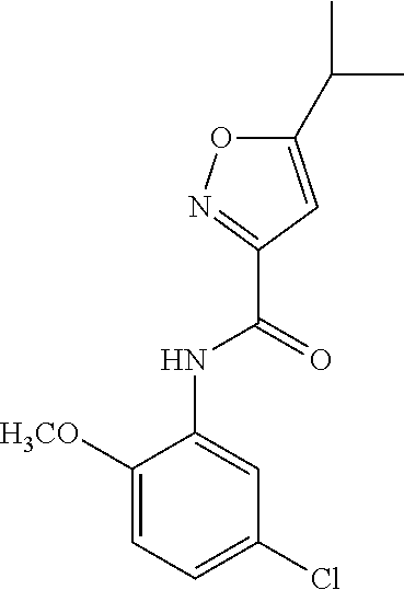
C1(NC(C2=NOC(C(C)C)=C2)=O)=CC(Cl)=CC=C1[H3CO]
